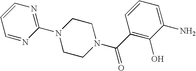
C1=NC(N2CCN(C(C3=C(O)C(N)=CC=C3)=O)CC2)=NC=C1
